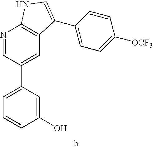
C1(O)=CC(C2=CC3=C(N=C2)NC=C3C2=CC=C([OCF3])C=C2)=CC=C1
